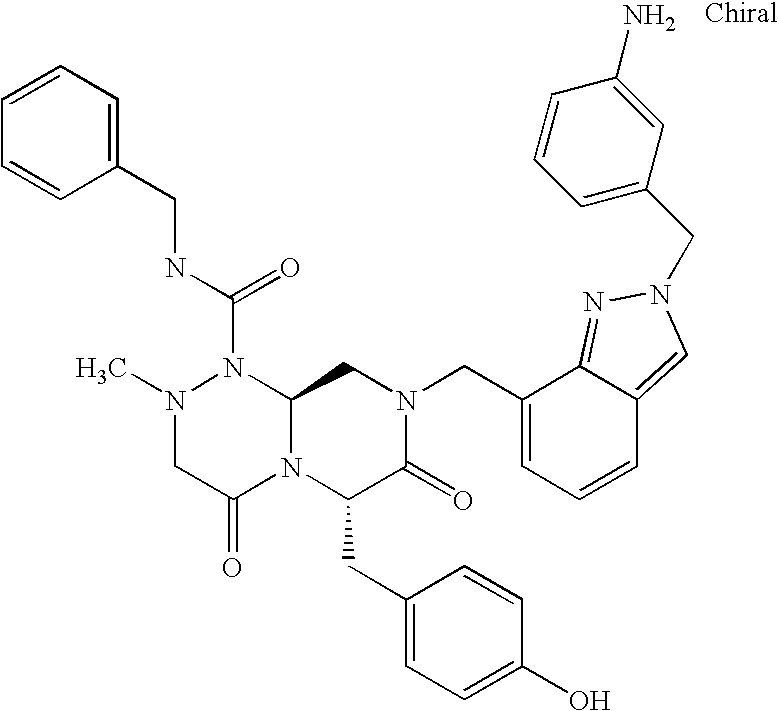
CN1CC(=O)N2C(N1C(NCC1=CC=CC=C1)=O)CN(CC1=CC=CC3=CN(CC4=CC=CC(N)=C4)N=C13)C(=O)C2CC1=CC=C(O)C=C1
